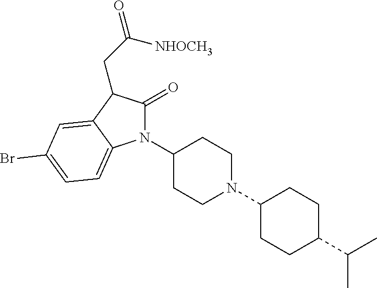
C1(N2C(=O)C(CC([NHOCH3])=O)C3=CC(Br)=CC=C23)CCN(C2CCC(C(C)C)CC2)CC1
